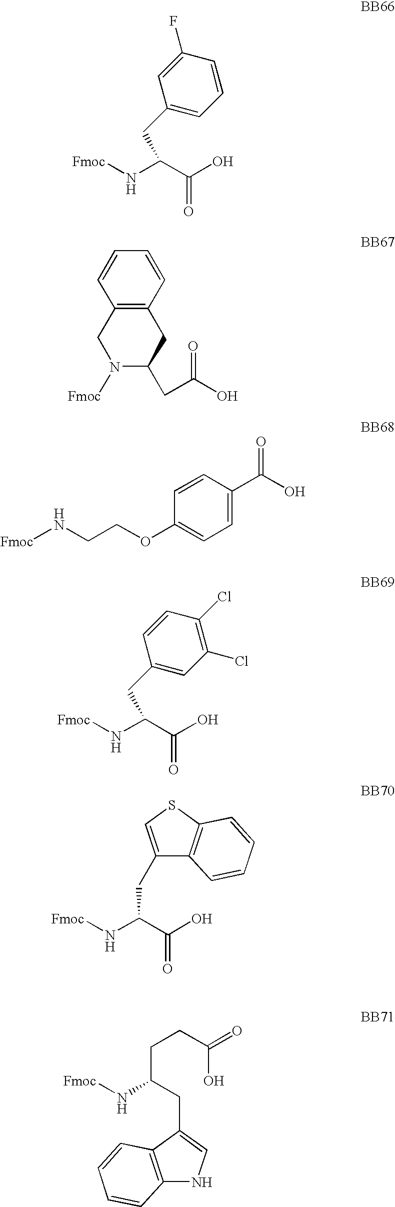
N(C(C(O)=O)CC1=CC=CC(F)=C1)[Fmoc].C12=C(C=CC=C1)CC(CC(O)=O)N([Fmoc])C2.C1(OCCN[Fmoc])=CC=C(C(O)=O)C=C1.N(C(C(O)=O)CC1=CC(Cl)=C(Cl)C=C1)[Fmoc].N(C(C(O)=O)CC1=CSC2=C1C=CC=C2)[Fmoc].C12=C(C(CC(CCC(O)=O)N[Fmoc])=CN1)C=CC=C2
